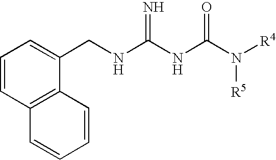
C(NC(NC(N([R4])[R5])=O)=N)C1=CC=CC2=C1C=CC=C2
